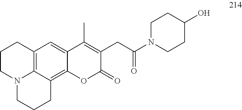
C1CN2C3=C(C1)C=C1C(=C3CCC2)OC(=O)C(CC(=O)N2CCC(O)CC2)=C1C
